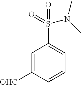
C1=C([OHC])C=CC=C1S(=O)(=O)N(C)C
